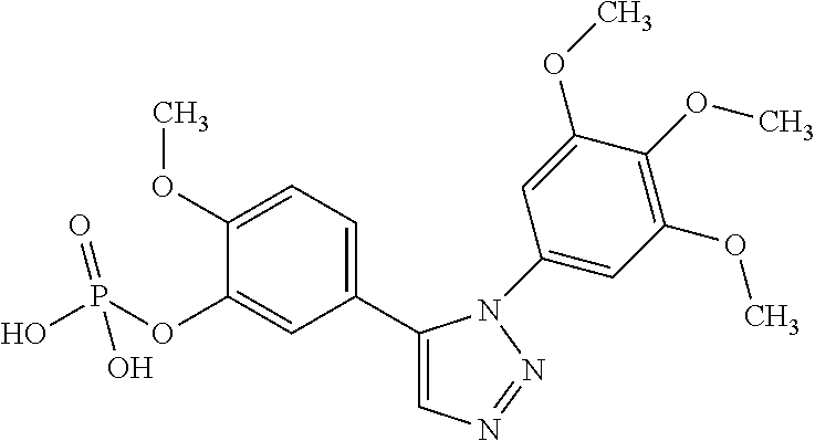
C1(C2=CC=C(OC)C(OP(O)(=O)O)=C2)=CN=NN1C1=CC(OC)=C(OC)C(OC)=C1
